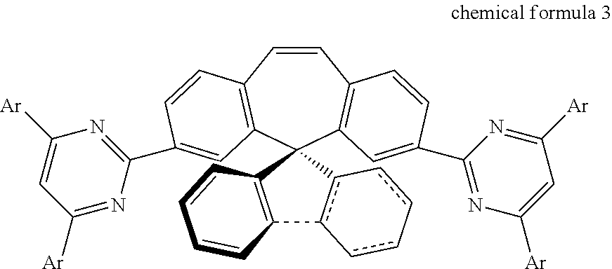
C1=CC2=C(C=C(C3=NC([Ar])=CC([Ar])=N3)C=C2)C2(C3=C1C=CC(C1=NC([Ar])=CC([Ar])=N1)=C3)c1c(C3=C2C=CC=C3)-cc-cc-1
